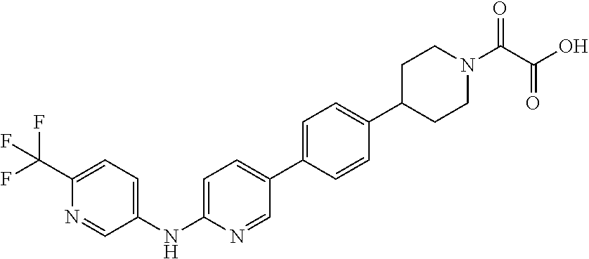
C1(C(F)(F)F)=CC=C(NC2=CC=C(C3=CC=C(C4CCN(C(=O)C(=O)O)CC4)C=C3)C=N2)C=N1
